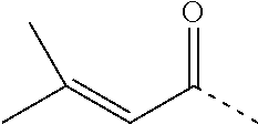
O=C(C)C=C(C)C
